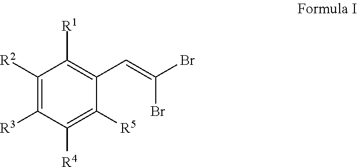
C1([R2])=C([R3])C([R4])=C([R5])C(C=C(Br)Br)=C1[R1]
